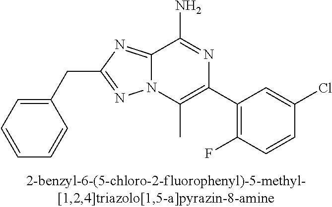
C1(CC2=NN3C(=N2)C(N)=NC(C2=C(F)C=CC(Cl)=C2)=C3C)=CC=CC=C1
